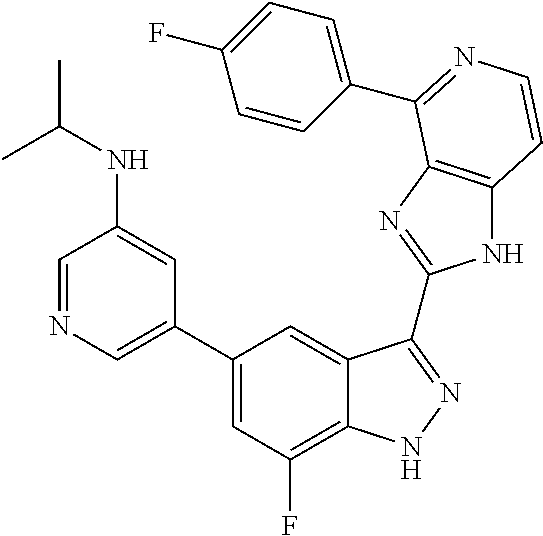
C1(C2=CN=CC(NC(C)C)=C2)=CC(F)=C2C(=C1)C(C1=NC3=C(N1)C=CN=C3C1=CC=C(F)C=C1)=NN2
